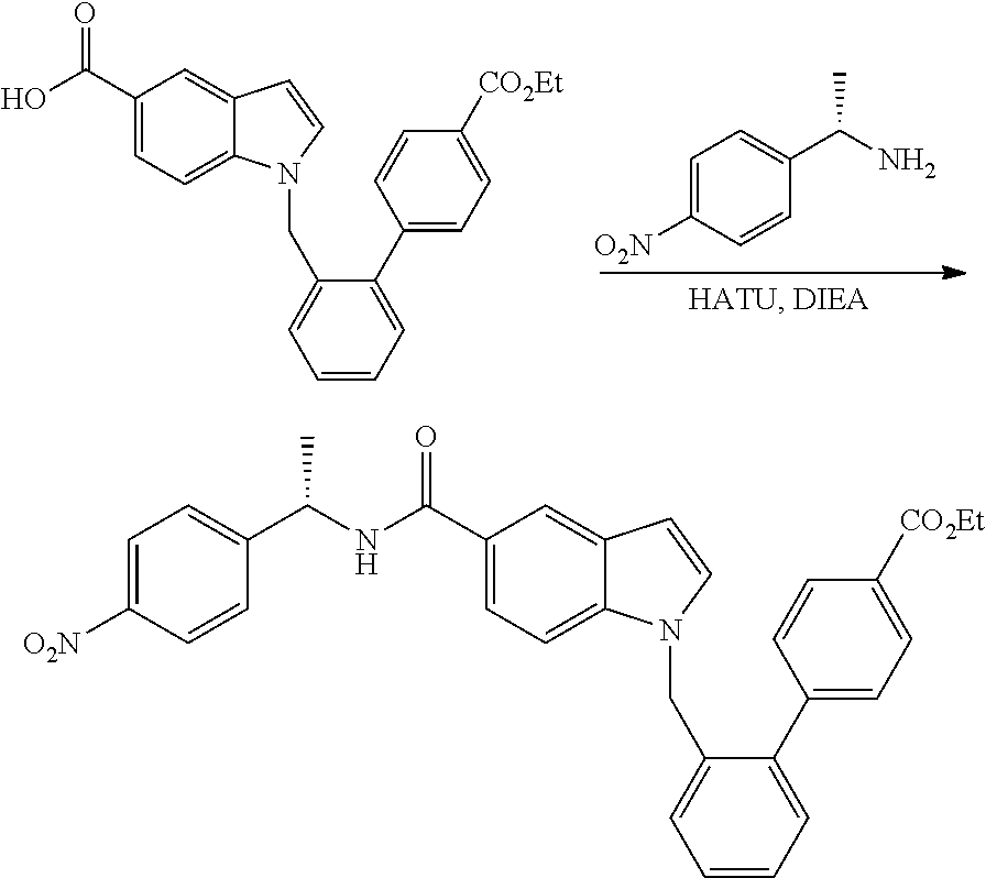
C1(C(O)=O)=CC=C2C(=C1)C=CN2CC1=CC=CC=C1C1=CC=C([CO2Et])C=C1.C1=C([O2N])C=CC(C(N)C)=C1.C1(C(NC(C2=CC=C([O2N])C=C2)C)=O)=CC=C2C(=C1)C=CN2CC1=CC=CC=C1C1=CC=C([CO2Et])C=C1
